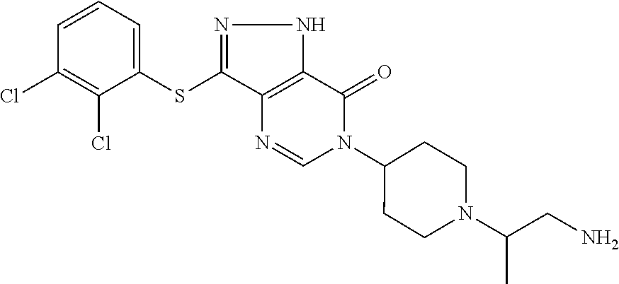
C1(N2C(=O)C3=C(C(SC4=CC=CC(Cl)=C4Cl)=NN3)N=C2)CCN(C(CN)C)CC1
